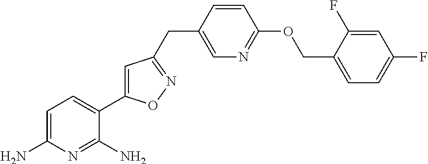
C1=C(N)N=C(N)C(C2=CC(CC3=CN=C(OCC4=CC=C(F)C=C4F)C=C3)=NO2)=C1
